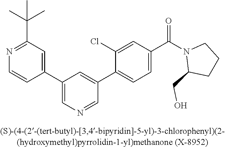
C1(C2=CN=CC(C3=CC=C(C(N4C(CO)CCC4)=O)C=C3Cl)=C2)=CC(C(C)(C)C)=NC=C1
